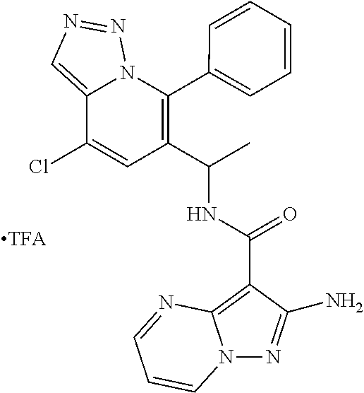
[TFA].C1(C(C)NC(=O)C2=C3N(N=C2N)C=CC=N3)=C(C2=CC=CC=C2)N2C(=CN=N2)C(Cl)=C1
